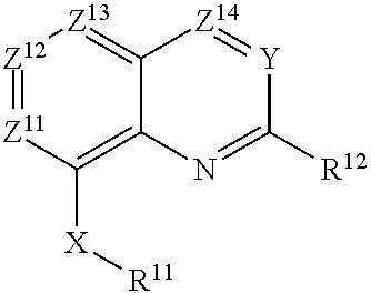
[Z12]1=[Z11]C([X][R11])=C2C(=[Z13]1)[Z14]=[Y]C([R12])=N2
